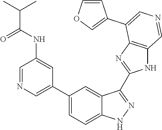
C1(C2=CN=CC(NC(C(C)C)=O)=C2)=CC=C2C(=C1)C(C1=NC3=C(N1)C=NC=C3C1=COC=C1)=NN2
